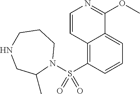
C12=C(S(N3CCCNCC3C)(=O)=O)C=CC=C1C(OC)=NC=C2
